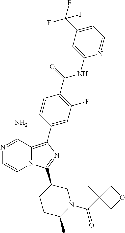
N12C(=C(C3=CC(F)=C(C(=O)NC4=CC(C(F)(F)F)=CC=N4)C=C3)N=C1C1CCC(C)N(C(C3(C)COC3)=O)C1)C(N)=NC=C2
